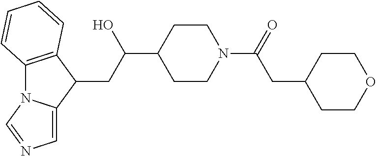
C12=C(C(CC(C3CCN(C(=O)CC4CCOCC4)CC3)O)C3=CN=CN13)C=CC=C2
